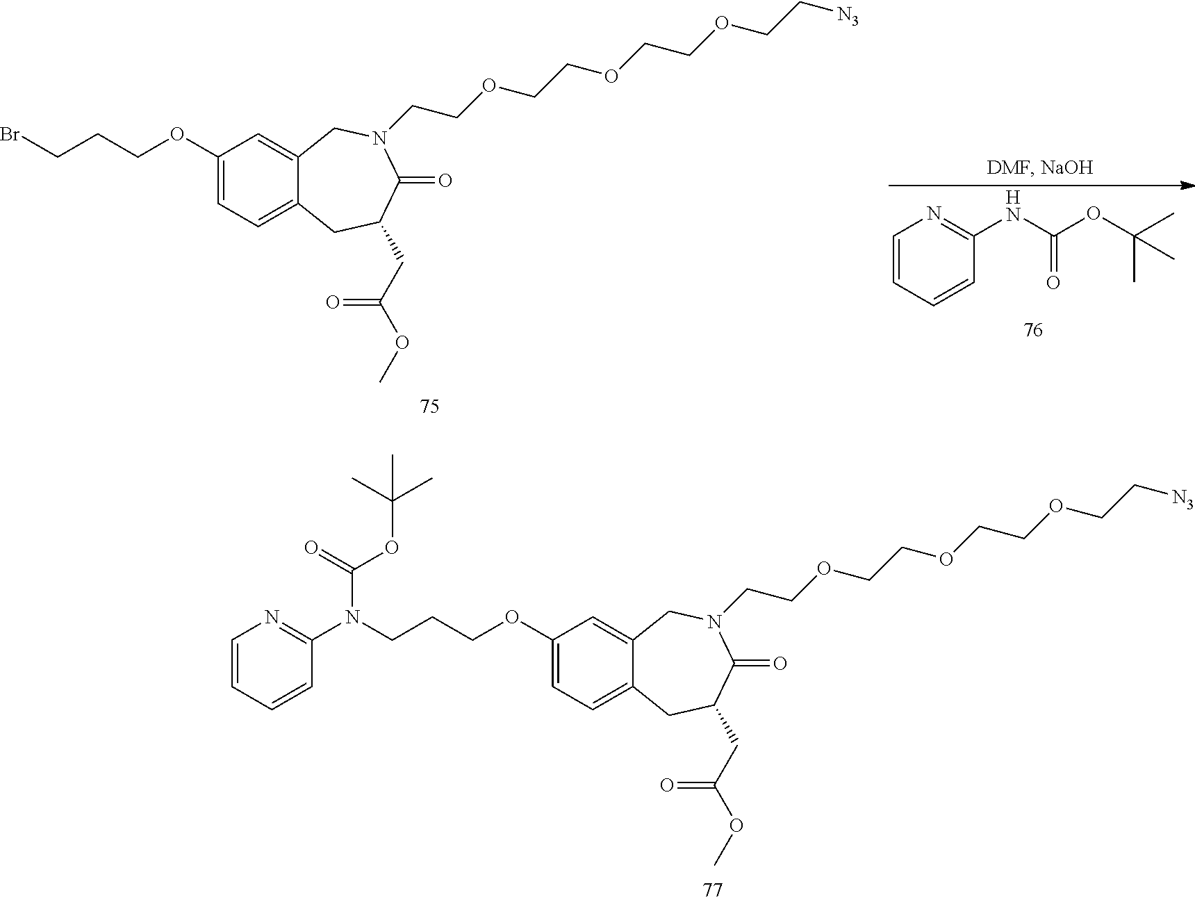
C1(OCCCBr)=CC=C2C(=C1)CN(CCOCCOCCOCC[N3])C(=O)C(CC(OC)=O)C2.C1=CC=CC(NC(OC(C)(C)C)=O)=N1.C1(OCCCN(C2=NC=CC=C2)C(OC(C)(C)C)=O)=CC=C2C(=C1)CN(CCOCCOCCOCC[N3])C(=O)C(CC(OC)=O)C2
